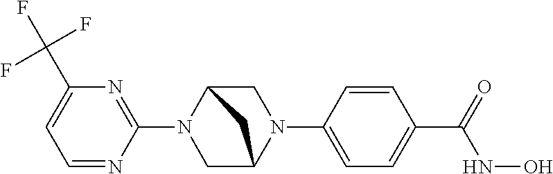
C1(N2CC3N(C4=CC=C(C(NO)=O)C=C4)CC2C3)=NC(C(F)(F)F)=CC=N1
